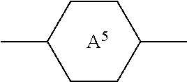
CC1CCC(C)CC1.[A5]
